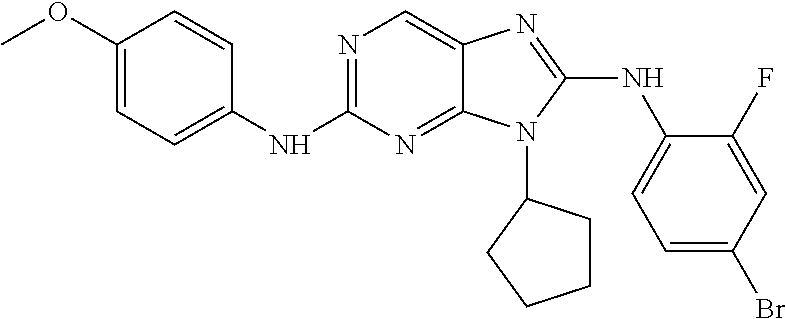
C1(NC2=CC=C(Br)C=C2F)=NC2=CN=C(NC3=CC=C(OC)C=C3)N=C2N1C1CCCC1
